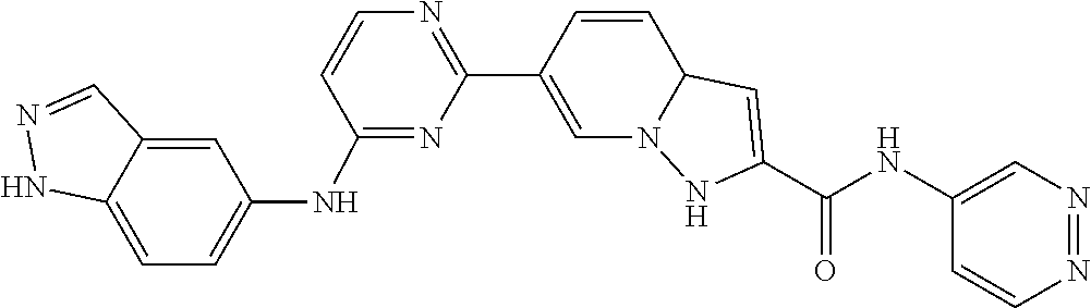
C1=CC2N(C=C1C1=NC=CC(NC3=CC=C4NN=CC4=C3)=N1)NC(C(=O)NC1=CN=NC=C1)=C2
